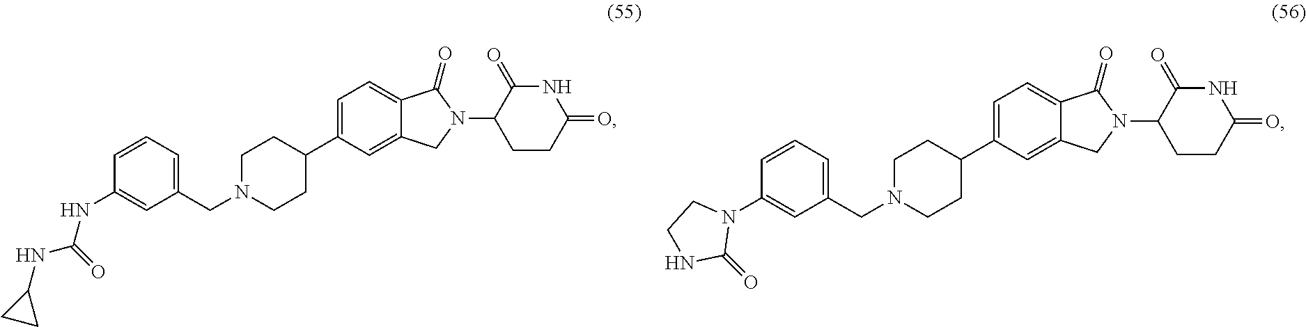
C12=CC(C3CCN(CC4=CC=CC(NC(=O)NC5CC5)=C4)CC3)=CC=C1C(=O)N(C1C(=O)NC(=O)CC1)C2.C12=CC(C3CCN(CC4=CC=CC(N5CCNC5=O)=C4)CC3)=CC=C1C(=O)N(C1C(=O)NC(=O)CC1)C2
